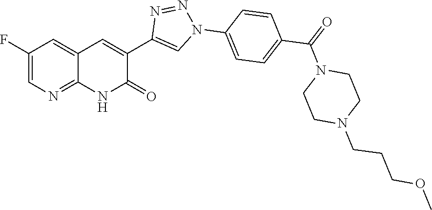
C1(F)=CN=C2C(=C1)C=C(C1=CN(C3=CC=C(C(=O)N4CCN(CCCOC)CC4)C=C3)N=N1)C(=O)N2
